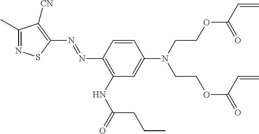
C1=CC(N=NC2=C([CN])C(C)=NS2)=C(NC(=O)CCC)C=C1N(CCOC(C=C)=O)CCOC(=O)C=C
